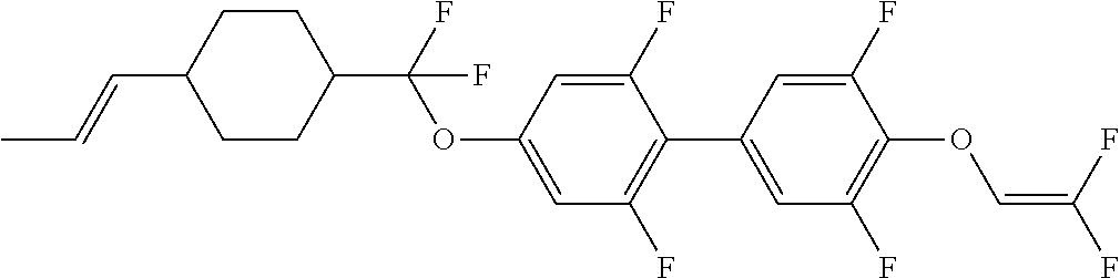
C1CC(C=CC)CCC1C(F)(OC1=CC(F)=C(C2=CC(F)=C(OC=C(F)F)C(F)=C2)C(F)=C1)F
